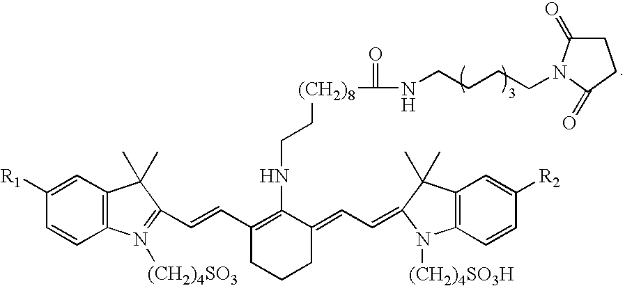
[(CH2)8](C(=O)NCCCCN1C(=O)CCC1=O)CCNC1=C(C=CC2=N([(CH2)4SO3])C3=C(C=C([R1])C=C3)C2(C)C)CCCC1=CC=C1C(C)(C)C2=C(C=CC([R2])=C2)N1[(CH2)4SO3H]
